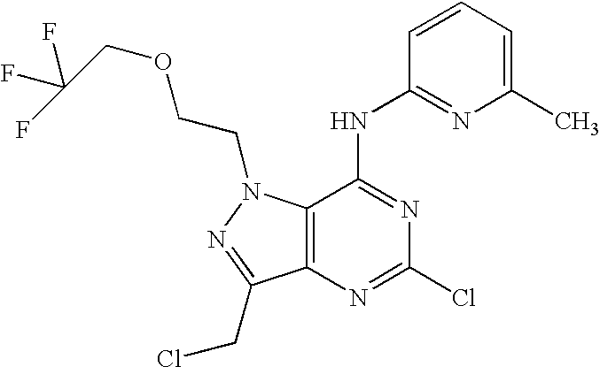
C12=C(C(NC3=NC(C)=CC=C3)=NC(Cl)=N1)N(CCOCC(F)(F)F)N=C2CCl
